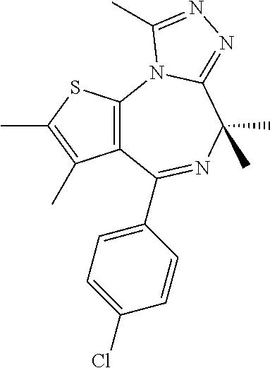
C12=C(C(C3=CC=C(Cl)C=C3)=NC(C)(C)C3=NN=C(C)N13)C(C)=C(C)S2
